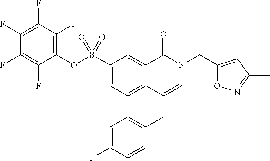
C1(S(OC2=C(F)C(F)=C(F)C(F)=C2F)(=O)=O)=CC=C2C(=C1)C(=O)N(CC1=CC(C)=NO1)C=C2CC1=CC=C(F)C=C1
